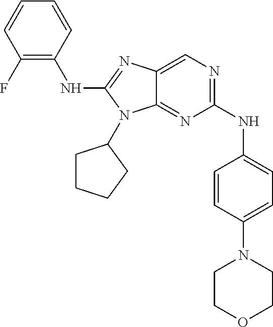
C1(NC2=CC=C(N3CCOCC3)C=C2)=NC=C2C(=N1)N(C1CCCC1)C(NC1=C(F)C=CC=C1)=N2
